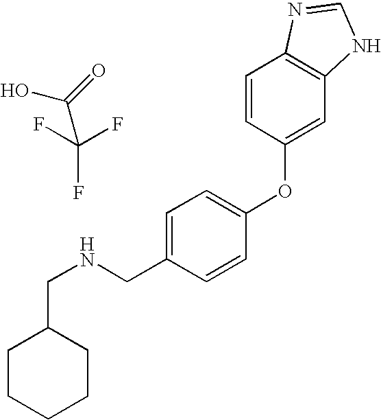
C1CCCCC1CNCC1=CC=C(OC2=CC3=C(C=C2)N=CN3)C=C1.OC(=O)C(F)(F)F
